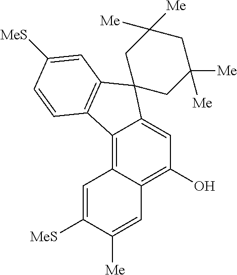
C12=C3C(=C(O)C=C1C1(C4=C2C=CC([MeS])=C4)CC([Me])([Me])CC([Me])([Me])C1)C=C([Me])C([MeS])=C3
